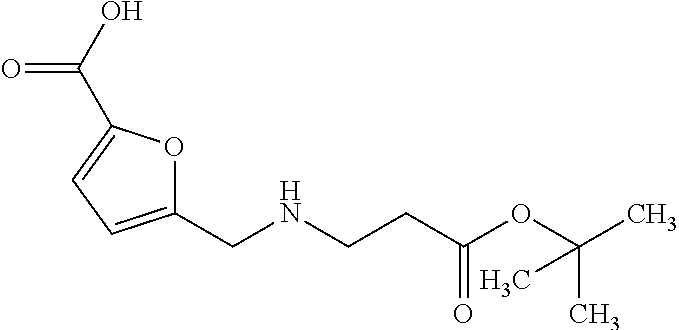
C1(CNCCC(OC(C)(C)C)=O)=CC=C(C(O)=O)O1
